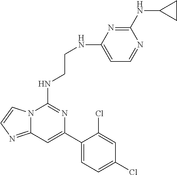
C12=NC=CN1C(NCCNC1=CC=NC(NC3CC3)=N1)=NC(C1=CC=C(Cl)C=C1Cl)=C2
